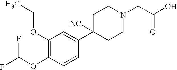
C1(OCC)=C(OC(F)F)C=CC(C2([NC])CCN(CC(O)=O)CC2)=C1
